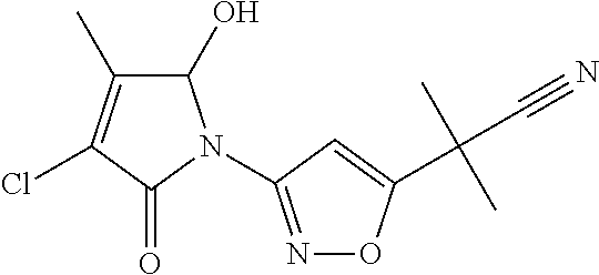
C1(O)C(C)=C(Cl)C(=O)N1C1=NOC(C(C#N)(C)C)=C1
